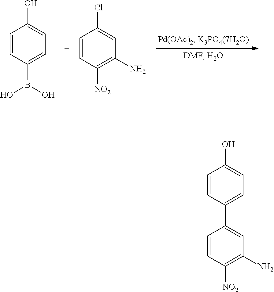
C1=CC(B(O)O)=CC=C1O.C1=CC([NO2])=C(N)C=C1Cl.C1=CC([NO2])=C(N)C=C1C1=CC=C(O)C=C1
